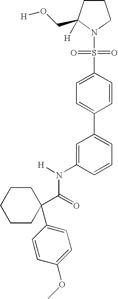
C1CC(CO[H])([H])N(S(C2=CC=C(C3=CC=CC(N(C(=O)C4(C5=CC=C(OC)C=C5)CCCCC4)[H])=C3)C=C2)(=O)=O)C1
